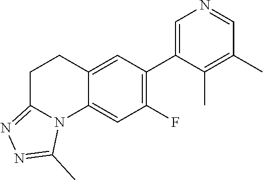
C12=CC(C3=CN=CC(C)=C3C)=C(F)C=C1N1C(=NN=C1C)CC2
